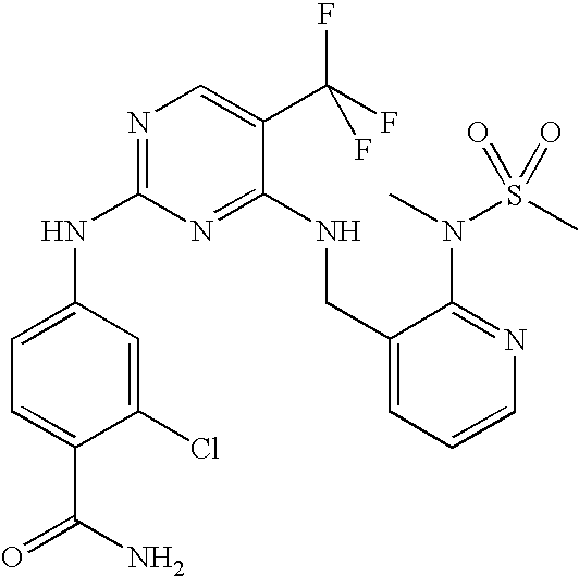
C1(NC2=NC=C(C(F)(F)F)C(NCC3=CC=CN=C3N(S(C)(=O)=O)C)=N2)=CC=C(C(N)=O)C(Cl)=C1
